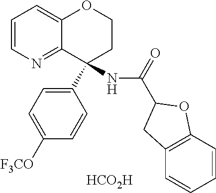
[HCO2H].C1=CN=C2C(=C1)OCCC2(C1=CC=C([F3CO])C=C1)NC(=O)C1OC2=C(C=CC=C2)C1
